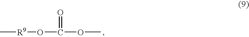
C[R9]OC(=O)OC
